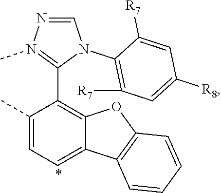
N1=CN(C2=C([R7])C=C([R8])C=C2[R7])C(C2=C3C(=CC=C2C)C2=C(O3)C=CC=C2)=N1C
